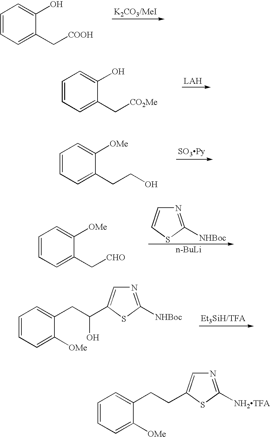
C1=CC=C(C[COOH])C(O)=C1.C1=CC=C(C[CO2Me])C(O)=C1.C1=CC=C(CCO)C([OMe])=C1.C1=CC=C(C[CHO])C([OMe])=C1.N1=C([NHBoc])SC=C1.[n-BuLi].C1=CC=C([OMe])C(CC(C2=CN=C([NHBoc])S2)O)=C1.C1=CC=C([OMe])C(CCC2=CN=C([NH2TFA])S2)=C1
